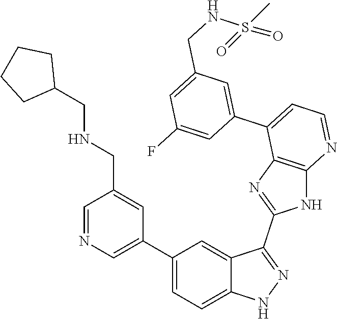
C1=NC=C(C2=CC=C3C(=C2)C(C2=NC4=C(N2)N=CC=C4C2=CC(CNS(=O)(C)=O)=CC(F)=C2)=NN3)C=C1CNCC1CCCC1
